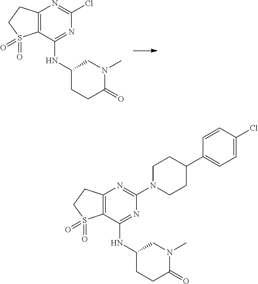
C12=C(N=C(Cl)N=C1NC1CCC(=O)N(C)C1)CCS2(=O)=O.C12=C(N=C(N3CCC(C4=CC=C(Cl)C=C4)CC3)N=C1NC1CCC(=O)N(C)C1)CCS2(=O)=O
